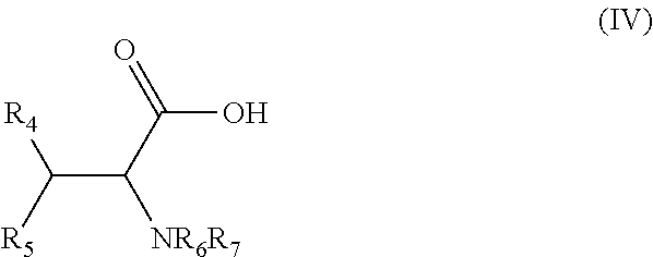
C(C([NR6R7])C(O)=O)([R4])[R5]
